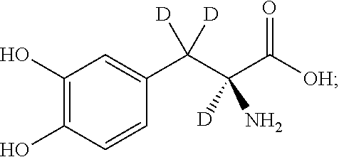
C1(O)=C(O)C=CC(C(C(C([OH])=O)([D])N)([D])[D])=C1
